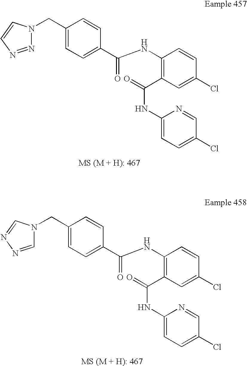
C(C1=CC=C(C(NC2=C(C(NC3=CC=C(Cl)C=N3)=O)C=C(Cl)C=C2)=O)C=C1)N1N=NC=C1.C(C1=CC=C(C(NC2=C(C(NC3=CC=C(Cl)C=N3)=O)C=C(Cl)C=C2)=O)C=C1)N1C=NN=C1
